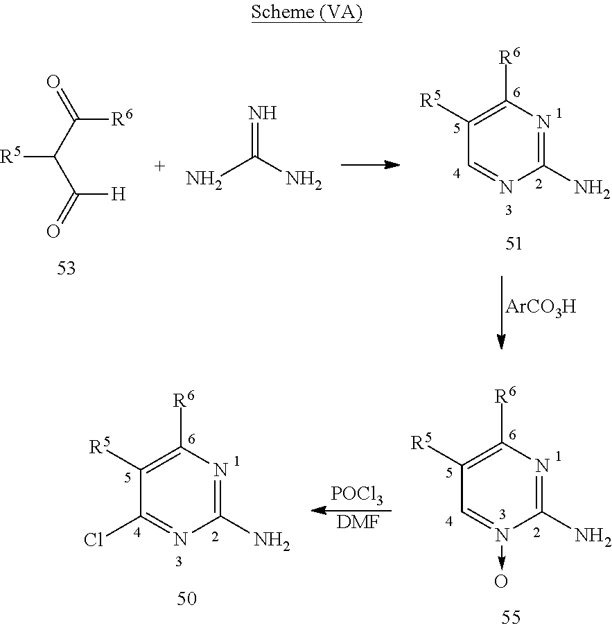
C1([R5])=C([R6])N=C(N)N=C1.[ArCO3H].C([R6])(C(C(=O)[H])[R5])=O.N=C(N)N.C1([R5])=C([R6])N=C(N)N(->O)=C1.[POCl3].[DMF].C1([R5])=C([R6])N=C(N)N=C1Cl
